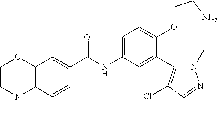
C1=CC2=C(C=C1C(=O)NC1=CC=C(OCCN)C(C3=C(Cl)C=NN3C)=C1)OCCN2C
